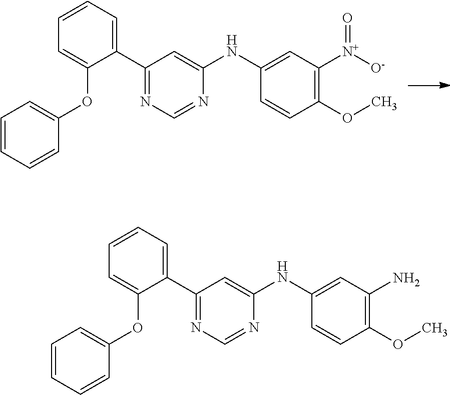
C1(C2=NC=NC(NC3=CC([N+]([O-])=O)=C(OC)C=C3)=C2)=CC=CC=C1OC1=CC=CC=C1.C1(C2=NC=NC(NC3=CC(N)=C(OC)C=C3)=C2)=CC=CC=C1OC1=CC=CC=C1
